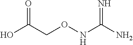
C(CONC(N)=N)(=O)O
